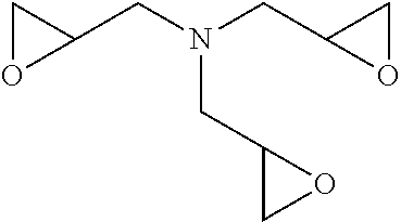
C1(CN(CC2OC2)CC2CO2)CO1
